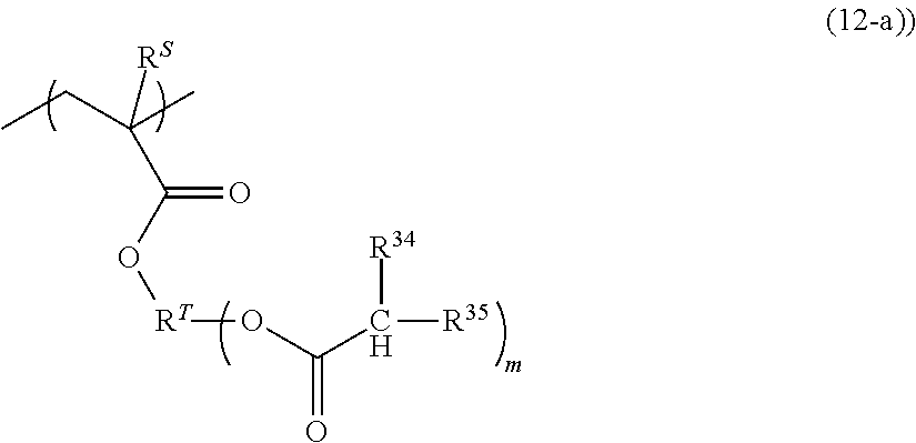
CCC(C)([RS])C(O[RT]OC(C([R34])[R35])=O)=O
